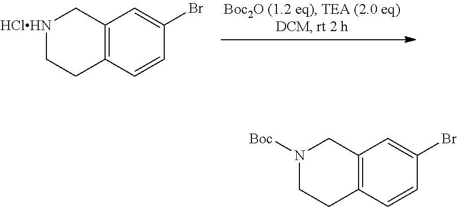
C12=C(C=CC(Br)=C1)CC[HClHN]C2.C12=C(C=CC(Br)=C1)CCN([Boc])C2
